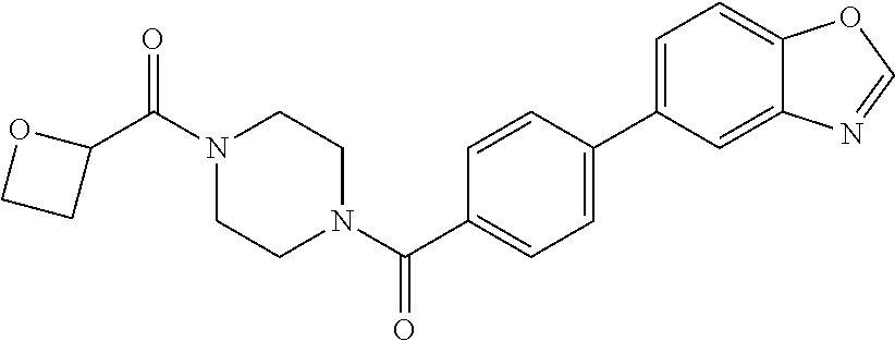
C1(C(N2CCN(C(=O)C3=CC=C(C4=CC=C5C(=C4)N=CO5)C=C3)CC2)=O)OCC1
